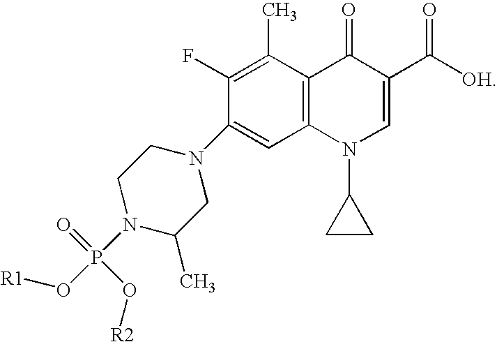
C1(C([OH])=O)=CN(C2CC2)C2=C(C1=O)C(C)=C(F)C(N1CCN(P(O[R1])(O[R2])=O)C(C)C1)=C2
